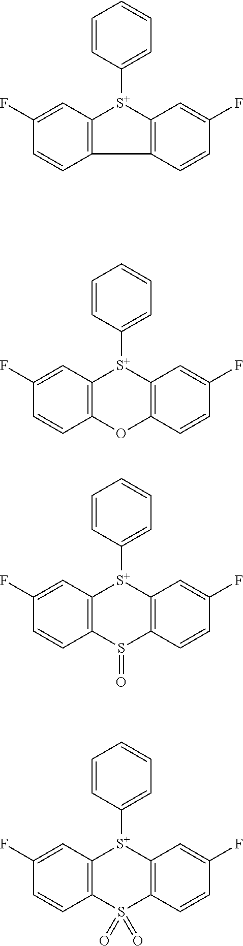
C1(F)=CC2=C(C=C1)C1=C([S+]2C2=CC=CC=C2)C=C(F)C=C1.C1(F)=CC2=C(C=C1)OC1=C([S+]2C2=CC=CC=C2)C=C(F)C=C1.C1=CC2=C(C=C1F)[S+](C1=CC=CC=C1)C1=C(S2=O)C=CC(F)=C1.C1(F)=CC2=C(C=C1)S(=O)(=O)C1=C([S+]2C2=CC=CC=C2)C=C(F)C=C1
